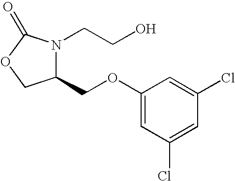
C1(COC2=CC(Cl)=CC(Cl)=C2)N(CCO)C(=O)OC1
